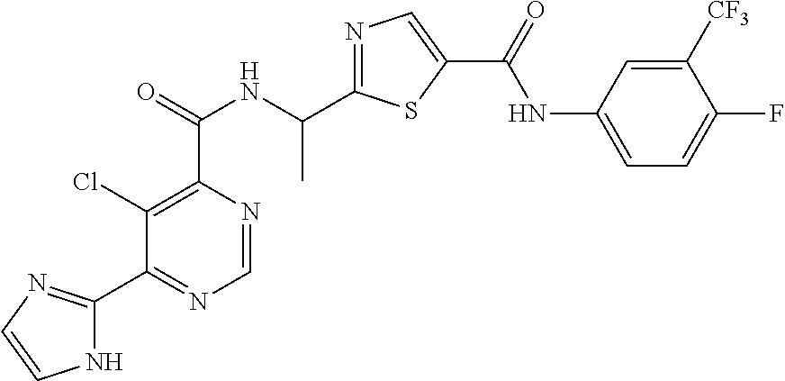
C1=NC(C(=O)NC(C2=NC=C(C(=O)NC3=CC=C(F)C([CF3])=C3)S2)C)=C(Cl)C(C2=NC=CN2)=N1
